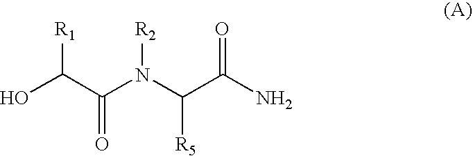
OC(C(N(C(C(N)=O)[R5])[R2])=O)[R1]
